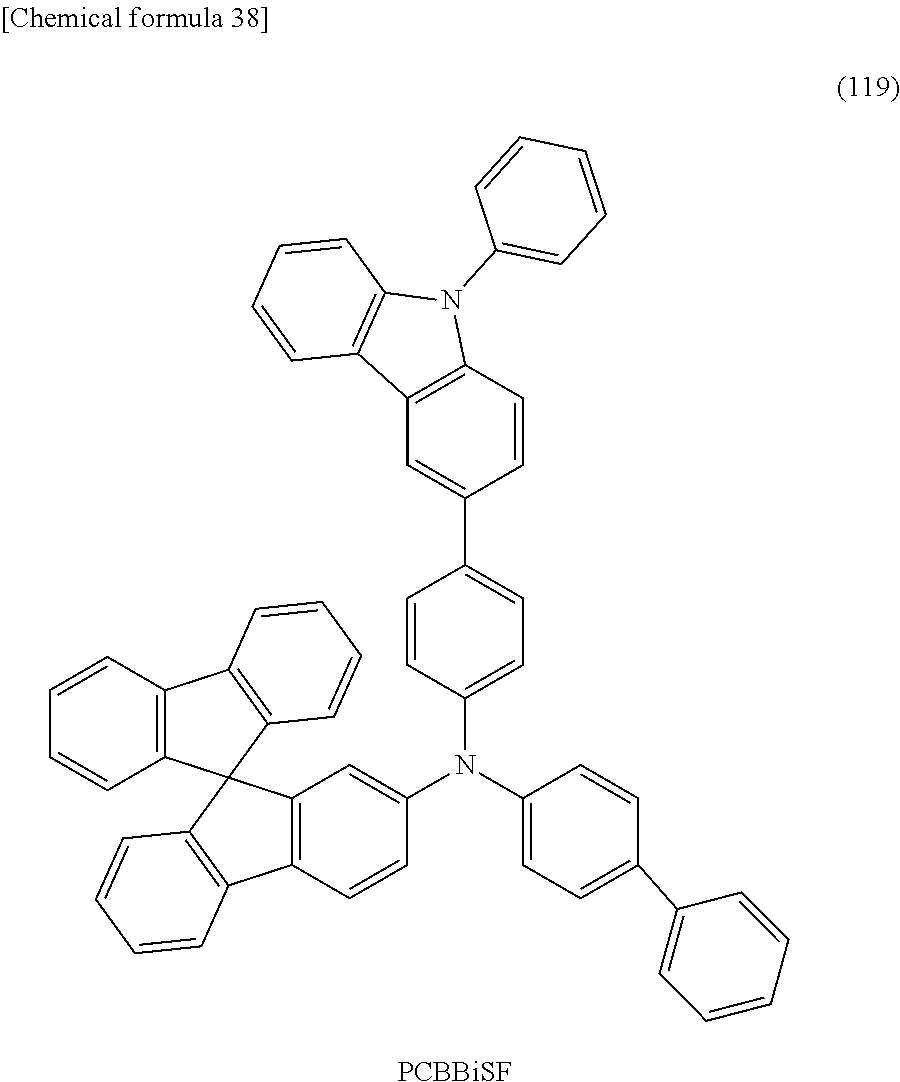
[PCBBiSF].C1=CC(N2C3=C(C4=C2C=CC(C2=CC=C(N(C5=CC6=C(C=C5)C5=C(C=CC=C5)C65C6=C(C=CC=C6)C6=C5C=CC=C6)C5=CC=C(C6=CC=CC=C6)C=C5)C=C2)=C4)C=CC=C3)=CC=C1
